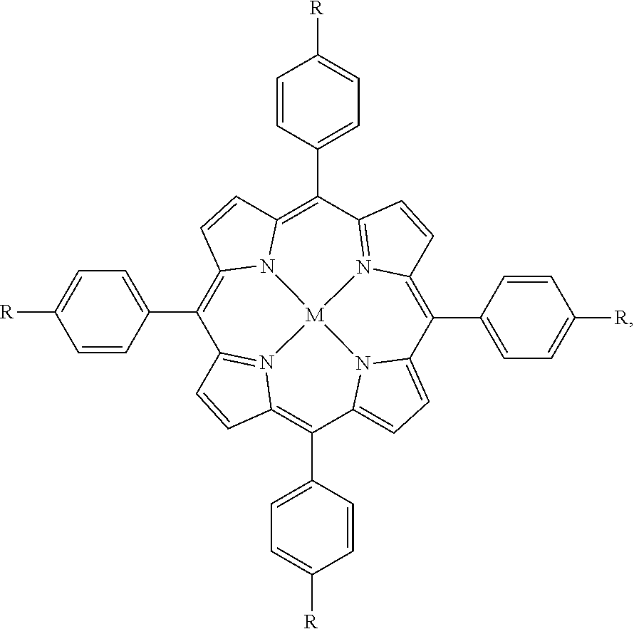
C1(C2=CC=C([R])C=C2)=C2N3C(=C(C4=CC=C([R])C=C4)C4=N5C(=C(C6=CC=C([R])C=C6)C6=CC=C7N6[M]35N3=C1C=CC3=C7C1=CC=C([R])C=C1)C=C4)C=C2
